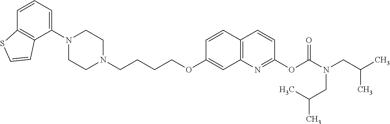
C1(N2CCN(CCCCOC3=CC4=C(C=C3)C=CC(OC(N(CC(C)C)CC(C)C)=O)=N4)CC2)=CC=CC2=C1C=CS2
